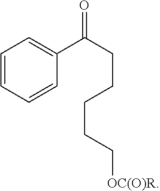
C1=CC=CC(C(CCCCC[OC(O)R])=O)=C1
